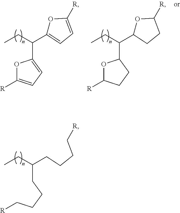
C(CCCC(CC)CCCC[R])[R].O1C([R])=CC=C1C(CC)C1=CC=C([R])O1.O1C([R])CCC1C(CC)C1OC([R])CC1
